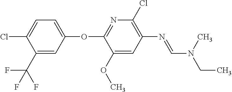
N1=C(OC2=CC=C(Cl)C(C(F)(F)F)=C2)C(OC)=CC(N=CN(C)CC)=C1Cl
